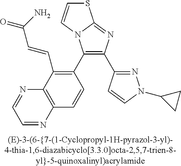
C1(C2=C(C=CC(=O)N)C3=C(C=C2)N=CC=N3)=C(C2=NN(C3CC3)C=C2)N=C2N1C=CS2
